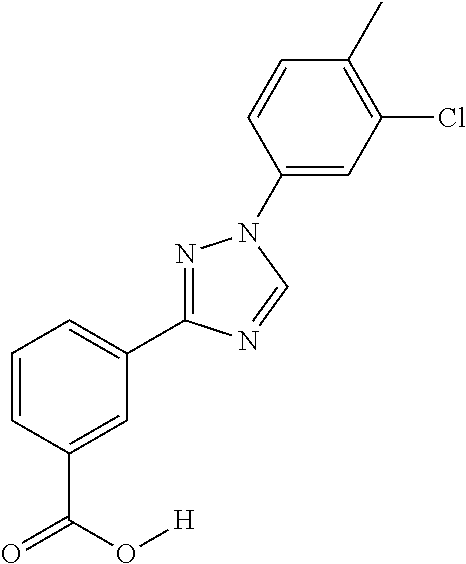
C1=CC=C(C2=NN(C3=CC(Cl)=C(C)C=C3)C=N2)C=C1C(=O)O[H]
